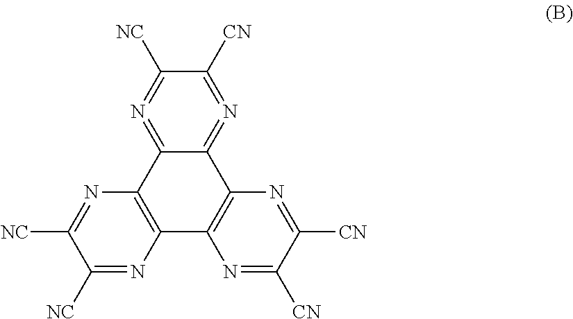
C12=N=C([CN])C([NC])=N=C1C1=C(C3=C2N=C([CN])C([CN])=N3)N=C([NC])C([NC])=N1
